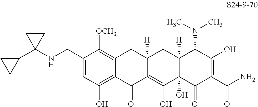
C1=C(CNC2(C3CC3)CC2)C([OCH3])=C2C(=C1O)C(=O)C1=C(O)C3(O)C([H])(CC1([H])C2)C(N(C)C)C(O)=C(C(N)=O)C3=O
